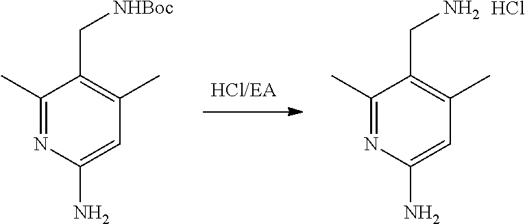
[HCl/EA].C1(C)=NC(N)=CC(C)=C1CN.Cl.C1(C)=NC(N)=CC(C)=C1C[NHBoc]
